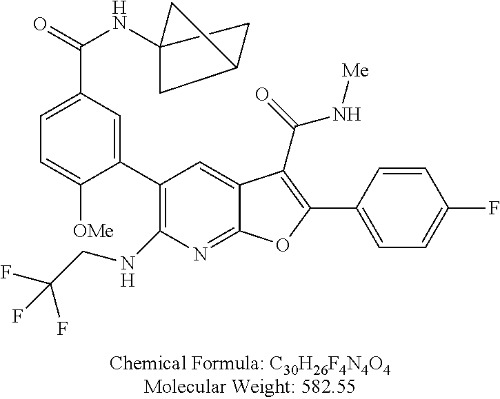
C1(C2=CC(C(=O)NC34CC(C3)C4)=CC=C2[OMe])=C(NCC(F)(F)F)N=C2C(=C1)C(C(=O)N[Me])=C(C1=CC=C(F)C=C1)O2
